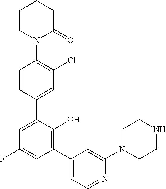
C1=CC(C2=CC(F)=CC(C3=CC=NC(N4CCNCC4)=C3)=C2O)=CC(Cl)=C1N1C(=O)CCCC1
